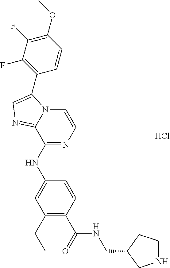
C1(CC)=C(C(=O)NCC2CCNC2)C=CC(NC2=NC=CN3C2=NC=C3C2=C(F)C(F)=C(OC)C=C2)=C1.Cl
